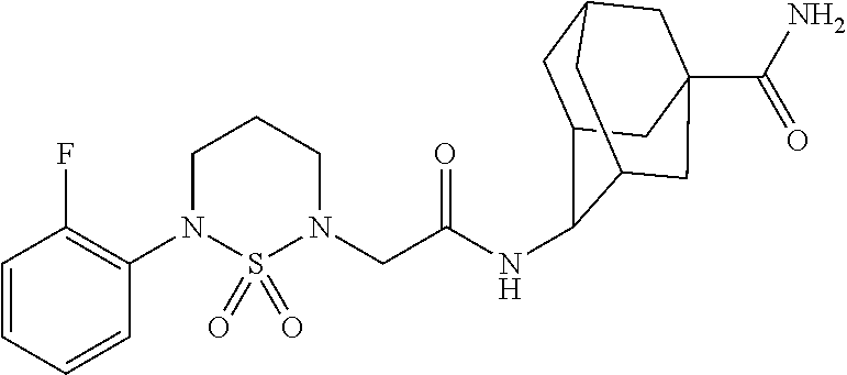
C1(N2CCCN(CC(=O)NC3C4CC5CC(C(N)=O)(CC3C5)C4)S2(=O)=O)=C(F)C=CC=C1
